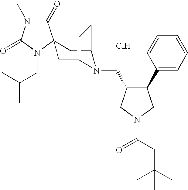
Cl.C1(=O)N(C)C(=O)N(CC(C)C)C12CC1N(CC3C(C4=CC=CC=C4)CN(C(CC(C)(C)C)=O)C3)C(C2)CC1
